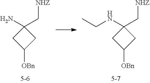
NC1(C[NHZ])CC([OBn])C1.N(C1(C[NHZ])CC([OBn])C1)CC
